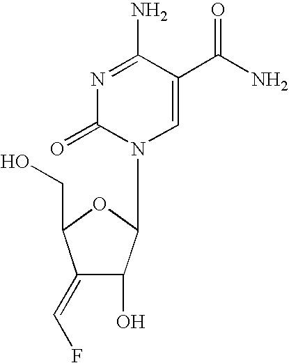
N1=C(N)C(C(N)=O)=CN(C2C(O)C(=CF)C(CO)O2)C1=O
